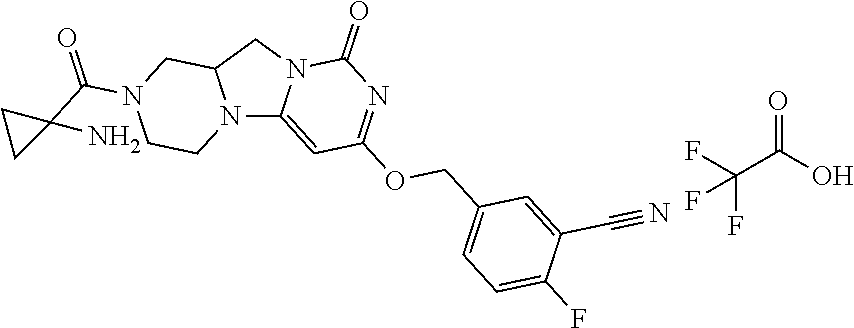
N12C3=CC(OCC4=CC=C(F)C(C#N)=C4)=NC(=O)N3CC1CN(C(C1(N)CC1)=O)CC2.O=C(O)C(F)(F)F
